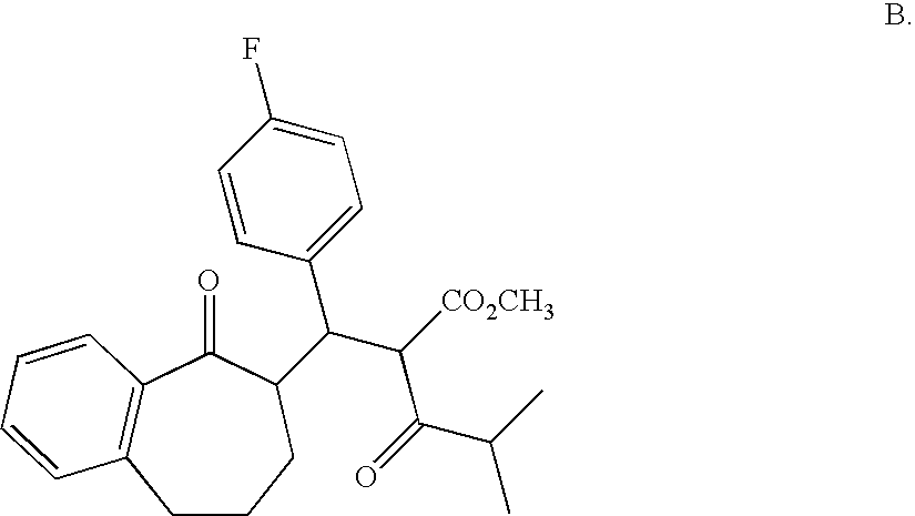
C1CCC(C(C([CO2CH3])C(=O)C(C)C)C2=CC=C(F)C=C2)C(=O)C2=C1C=CC=C2
